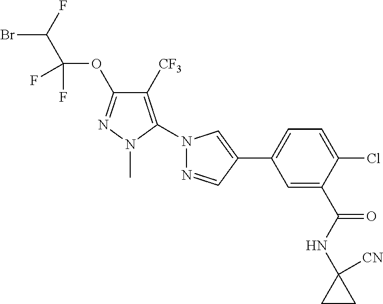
BrC(F)C(OC1=NN(C)C(N2N=CC(C3=CC=C(Cl)C(C(NC4([CN])CC4)=O)=C3)=C2)=C1[CF3])(F)F
